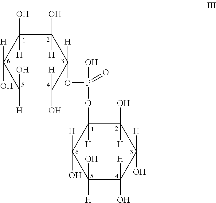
C1(O)([H])C([H])(O)C([H])(OP(O)(=O)OC2([H])C(O)([H])C([H])(O)C([H])(O)C(O)([H])C2([H])O)C(O)([H])C(O)([H])C1([H])O
